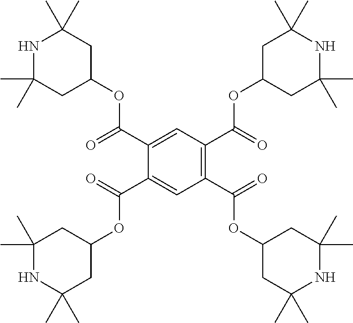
CC1(C)CC(OC(C2=C(C(OC3CC(C)(C)NC(C)(C)C3)=O)C=C(C(=O)OC3CC(C)(C)NC(C)(C)C3)C(C(OC3CC(C)(C)NC(C)(C)C3)=O)=C2)=O)CC(C)(C)N1
